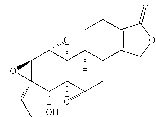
C12C(C(C)C)(C(O)C34C5(C1O5)C1(C)C(CC3O4)C3=C(CC1)C(=O)OC3)O2
